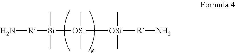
[R](N)[Si]([OSi](C)(C)[OSi]([R]N)(C)C)(C)C
